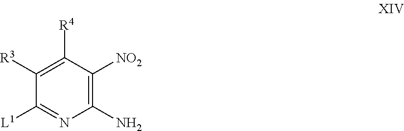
C1([R3])=C([R4])C([NO2])=C(N)N=C1[L1]
